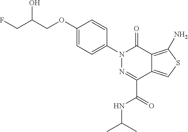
C1(OCC(CF)O)=CC=C(N2N=C(C(=O)NC(C)C)C3=CSC(N)=C3C2=O)C=C1
